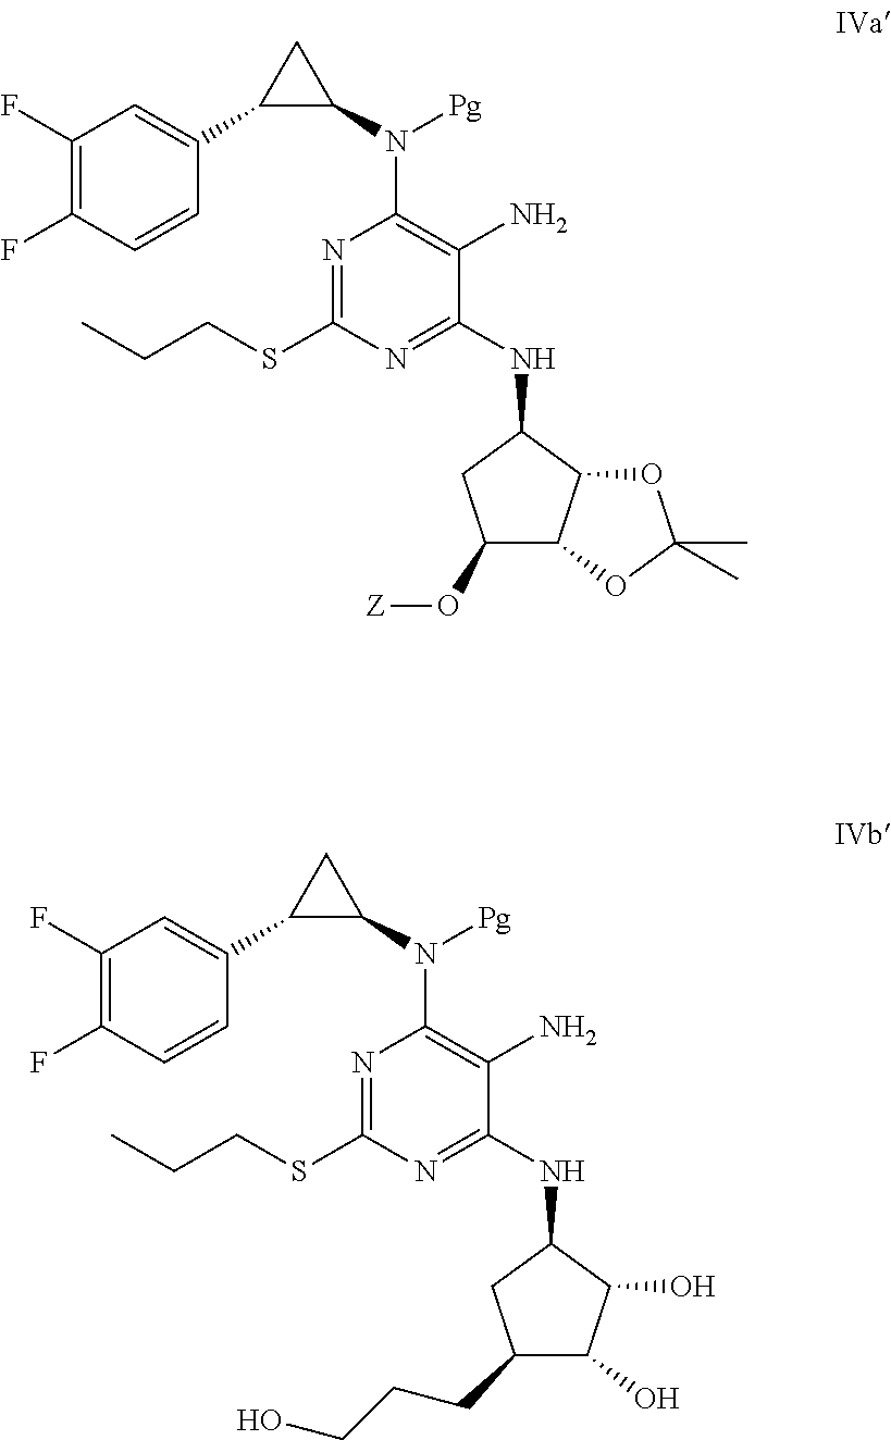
C1(F)=C(F)C=CC(C2C(N([Pg])C3=C(N)C(NC4CC(O[Z])C5C4OC(C)(C)O5)=NC(SCCC)=N3)C2)=C1.C1(F)=C(F)C=CC(C2C(N([Pg])C3=C(N)C(NC4CC(CCCO)C(O)C4O)=NC(SCCC)=N3)C2)=C1
